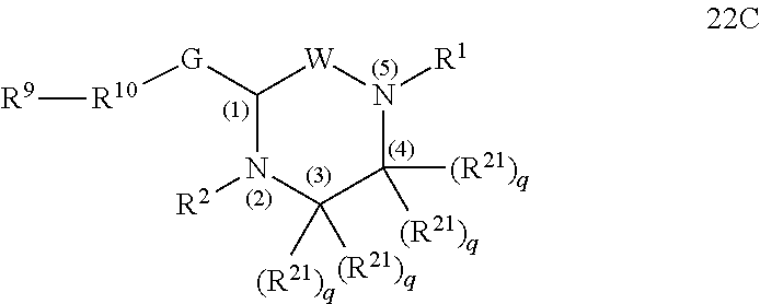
C1([G][R10][R9])N([R2])C([(R21)q])([(R21)q])C([(R21)q])([(R21)q])N([R1])[W]1
